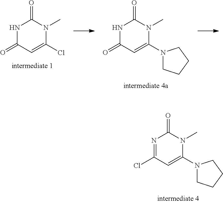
N1C(=O)C=C(Cl)N(C)C1=O.N1C(=O)C=C(N2CCCC2)N(C)C1=O.N1=C(Cl)C=C(N2CCCC2)N(C)C1=O
